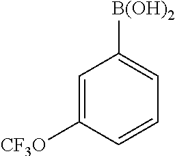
C1=C([CF3O])C=CC=C1[B(OH)2]
